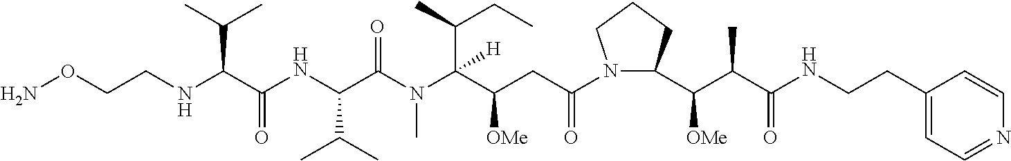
NOCCNC(C(NC(C(N(C(C(CC(N1C(C([OMe])C(C)C(=O)NCCC2=CC=NC=C2)CCC1)=O)[OMe])(C(CC)C)[H])C)=O)C(C)C)=O)C(C)C
